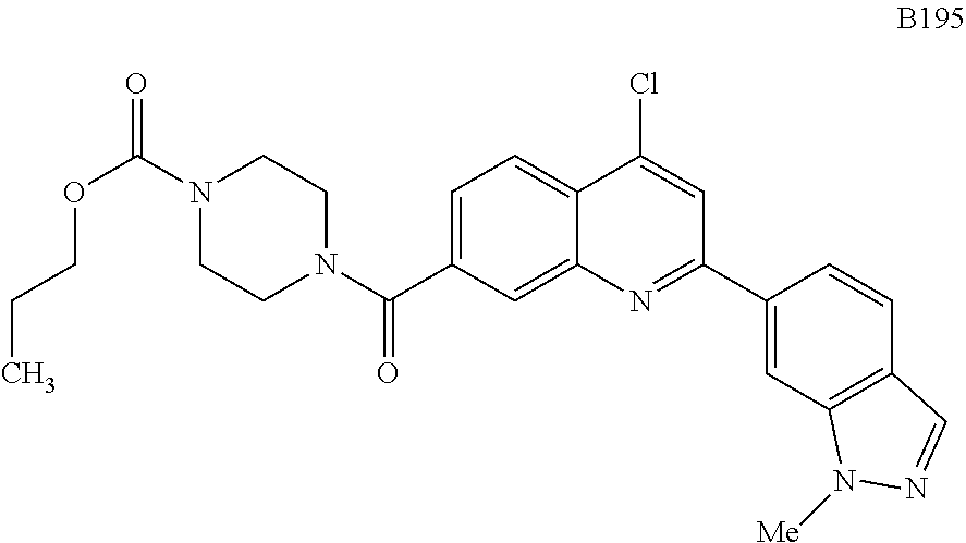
C1=C(C(N2CCN(C(=O)OCCC)CC2)=O)C=C2C(=C1)C(Cl)=CC(C1=CC3=C(C=C1)C=NN3[Me])=N2
